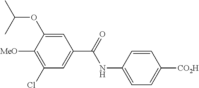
C1=C(NC(=O)C2=CC(Cl)=C([MeO])C(OC(C)C)=C2)C=CC([CO2H])=C1
